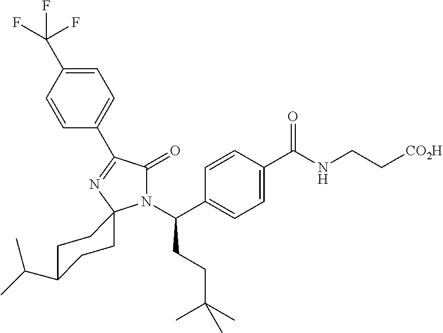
C1=C(C(F)(F)F)C=CC(C2=NC3(N(C(C4=CC=C(C(NCC[CO2H])=O)C=C4)CCC(C)(C)C)C2=O)CCC(C(C)C)CC3)=C1
